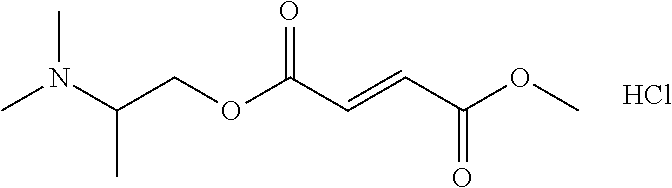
COC(C=CC(OCC(N(C)C)C)=O)=O.Cl
